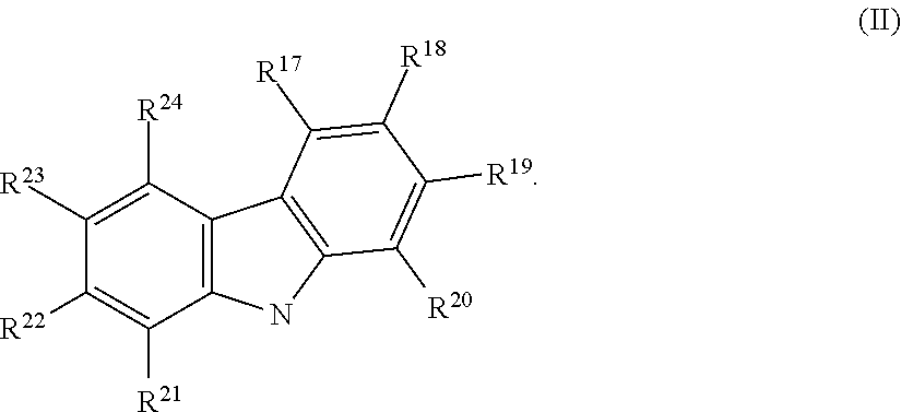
C12=C(C([R24])=C([R23])C([R22])=C1[R21])C1=C(N2)C([R20])=C([R19])C([R18])=C1[R17]
